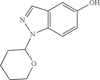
C1CCCOC1N1C2=C(C=N1)C=C(O)C=C2
